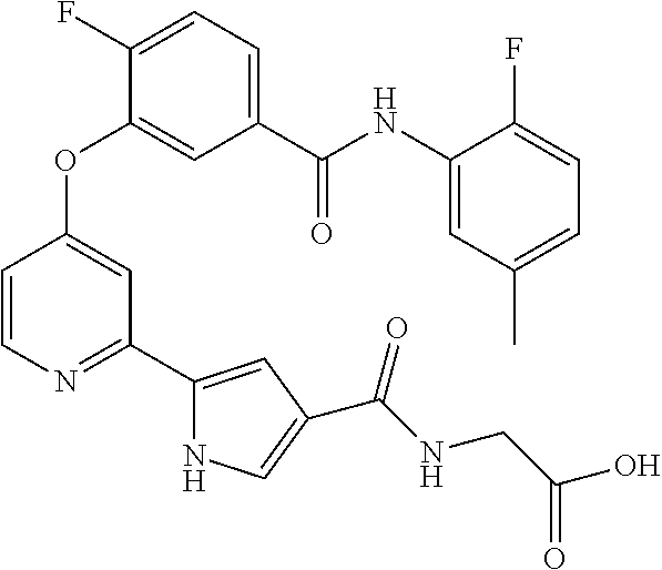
C1=CN=C(C2=CC(C(=O)NCC(=O)O)=CN2)C=C1OC1=CC(C(NC2=CC(C)=CC=C2F)=O)=CC=C1F
